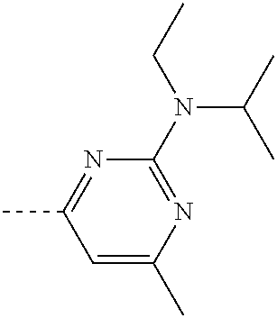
C1=C(C)N=C(N(CC)C(C)C)N=C1C
